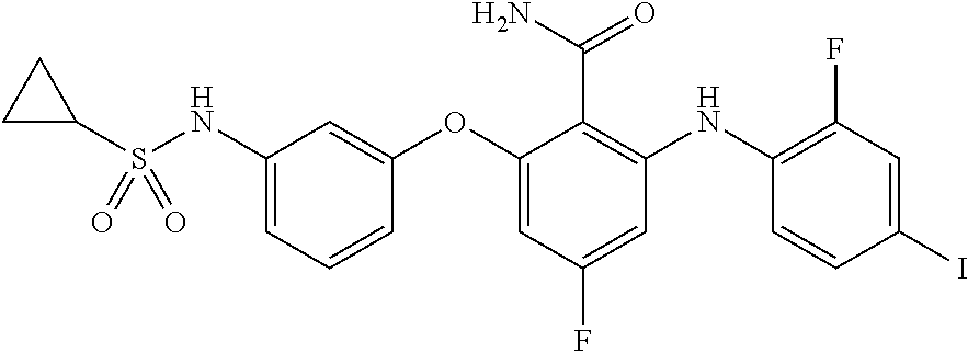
C1(OC2=CC(NS(C3CC3)(=O)=O)=CC=C2)=CC(F)=CC(NC2=C(F)C=C(I)C=C2)=C1C(N)=O
